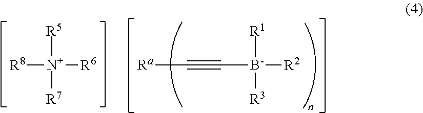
[R1][B-]([R2])(C#C[Ra])[R3].[R5][N+]([R6])([R8])[R7]
